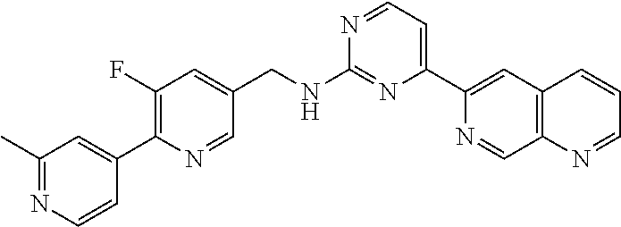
N1=CC=C(C2=CC3=C(C=N2)N=CC=C3)N=C1NCC1=CC(F)=C(C2=CC(C)=NC=C2)N=C1
